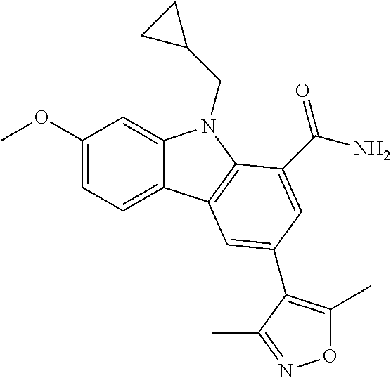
C1(OC)=CC=C2C(=C1)N(CC1CC1)C1=C2C=C(C2=C(C)ON=C2C)C=C1C(N)=O
